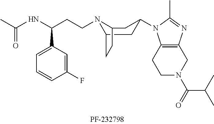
C(NC(CCN1C2CC(N3C4=C(N=C3C)CN(C(C(C)C)=O)CC4)CC1CC2)C1=CC=CC(F)=C1)(C)=O
